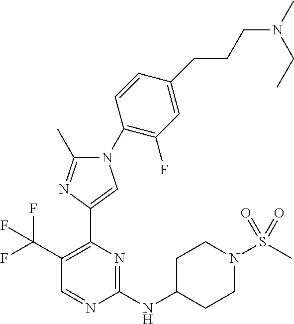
C1(NC2CCN(S(C)(=O)=O)CC2)=NC(C2=CN(C3=C(F)C=C(CCCN(C)CC)C=C3)C(C)=N2)=C(C(F)(F)F)C=N1
